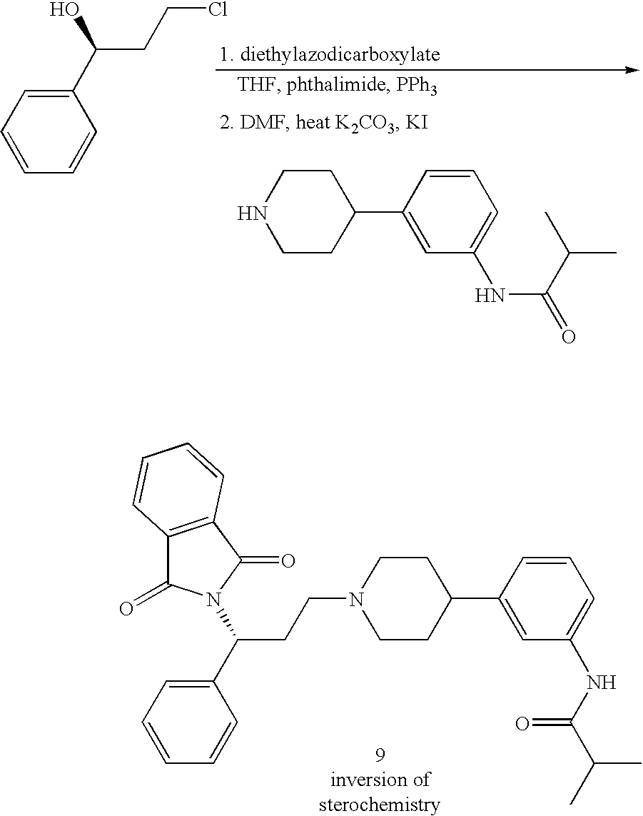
C1(C(CCCl)O)=CC=CC=C1.C1CC(C2=CC(NC(=O)C(C)C)=CC=C2)CCN1.C1(C(CCN2CCC(C3=CC(NC(C(C)C)=O)=CC=C3)CC2)N2C(=O)C3=C(C2=O)C=CC=C3)=CC=CC=C1
